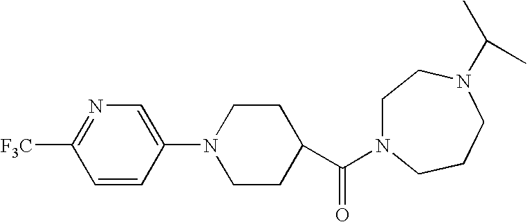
N1=C([F3C])C=CC(N2CCC(C(=O)N3CCN(C(C)C)CCC3)CC2)=C1
